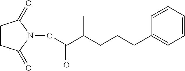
C1=CC(CCCC(C(ON2C(=O)CCC2=O)=O)C)=CC=C1
